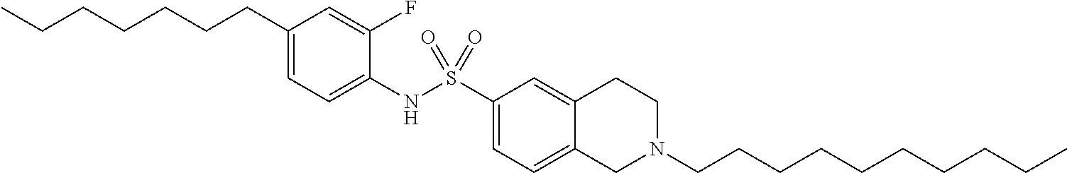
C1(CCCCCCC)=CC=C(NS(C2=CC=C3C(=C2)CCN(CCCCCCCCCC)C3)(=O)=O)C(F)=C1
